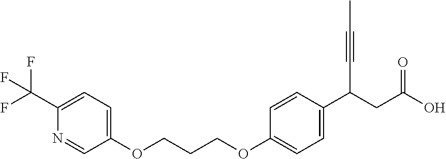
C1(OCCCOC2=CC=C(C(CC(O)=O)C#CC)C=C2)=CC=C(C(F)(F)F)N=C1
